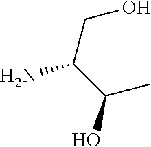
NC(C(C)O)CO
